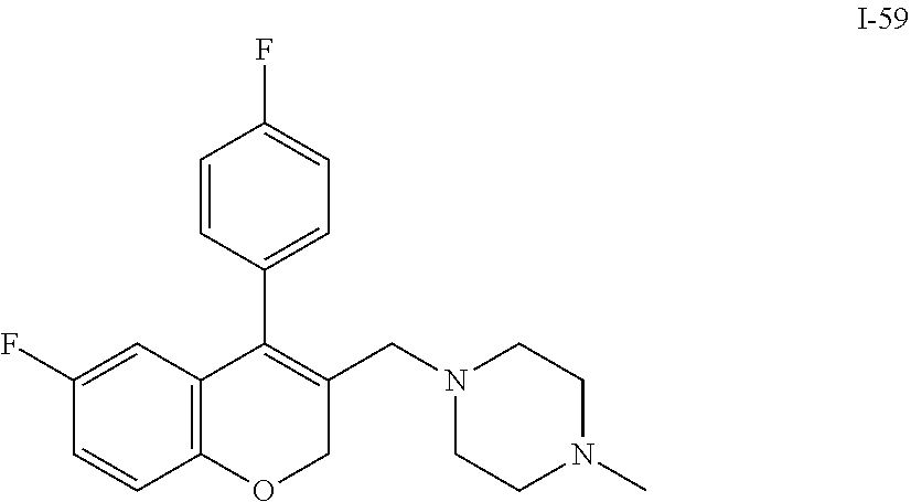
C12=C(C=C(F)C=C1)C(C1=CC=C(F)C=C1)=C(CN1CCN(C)CC1)CO2
